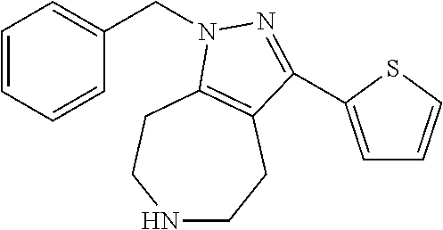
N1CCC2=C(CC1)N(CC1=CC=CC=C1)N=C2C1=CC=CS1
